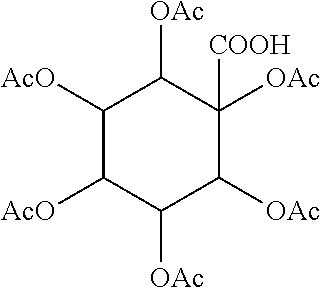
C1([AcO])C([AcO])C([OAc])C([OAc])C([OAc])([COOH])C1[OAc]
